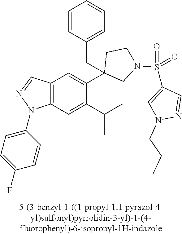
C12=C(C=C(C(C)C)C(C3(CC4=CC=CC=C4)CN(S(C4=CN(CCC)N=C4)(=O)=O)CC3)=C1)N(C1=CC=C(F)C=C1)N=C2
